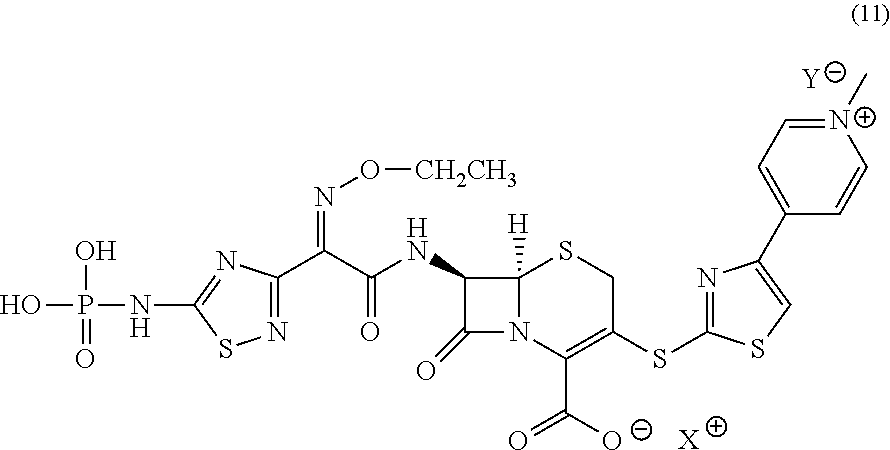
[Y].N1=C(C(C(NC2C(=O)N3C2([H])SCC(SC2=NC(C4=CC=[N+](C)C=C4)=CS2)=C3C([O-])=O)=O)=NO[CH2CH3])N=C(NP(O)(O)=O)S1.[X]
